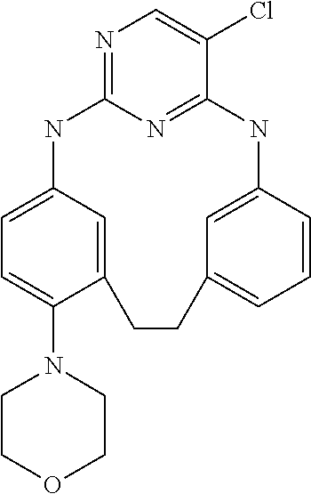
N1=C2N=C(C(Cl)=C1)NC1=CC(=CC=C1)CCC1=CC(=CC=C1N1CCOCC1)N2
